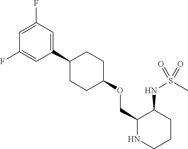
C1(C2=CC(F)=CC(F)=C2)CCC(OCC2NCCCC2NS(C)(=O)=O)CC1
